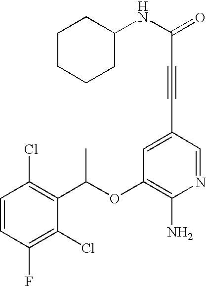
C1=CC(Cl)=C(C(OC2=C(N)N=CC(C#CC(=O)NC3CCCCC3)=C2)C)C(Cl)=C1F
